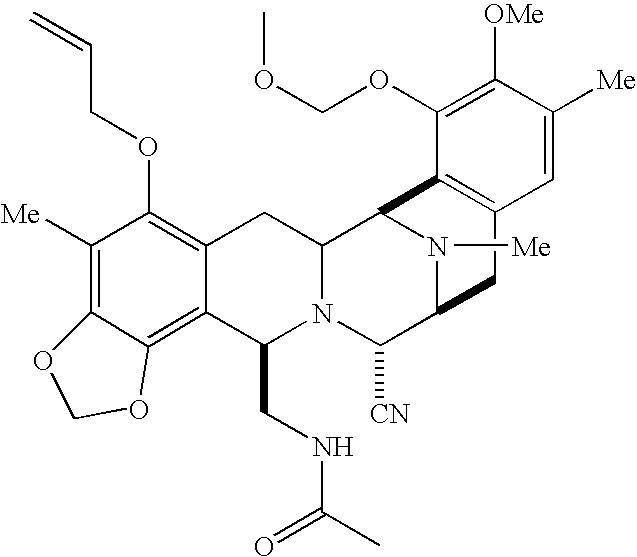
C1([Me])=C2C(=C3C(=C1OCC=C)CC1N(C3CNC(C)=O)C([CN])C3N([Me])C1C1=C(C3)C=C([Me])C([OMe])=C1OCOC)OCO2
